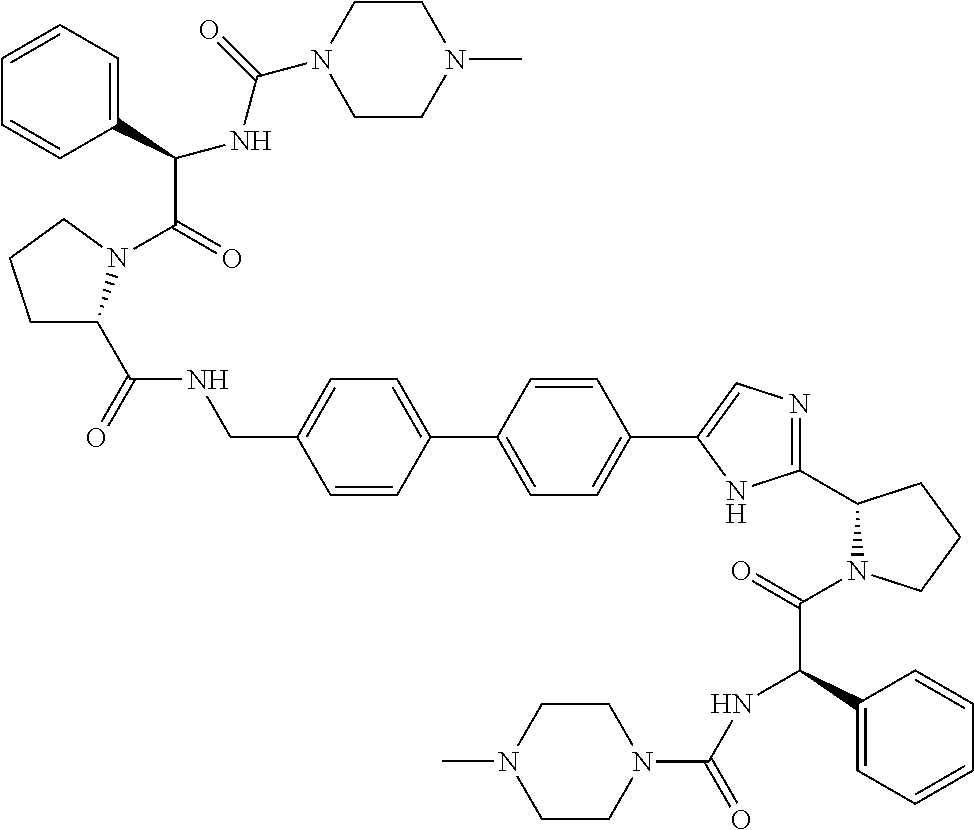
C1CN(C(NC(C2=CC=CC=C2)C(=O)N2C(C(NCC3=CC=C(C4=CC=C(C5=CN=C(C6N(C(C(NC(N7CCN(C)CC7)=O)C7=CC=CC=C7)=O)CCC6)N5)C=C4)C=C3)=O)CCC2)=O)CCN1C
